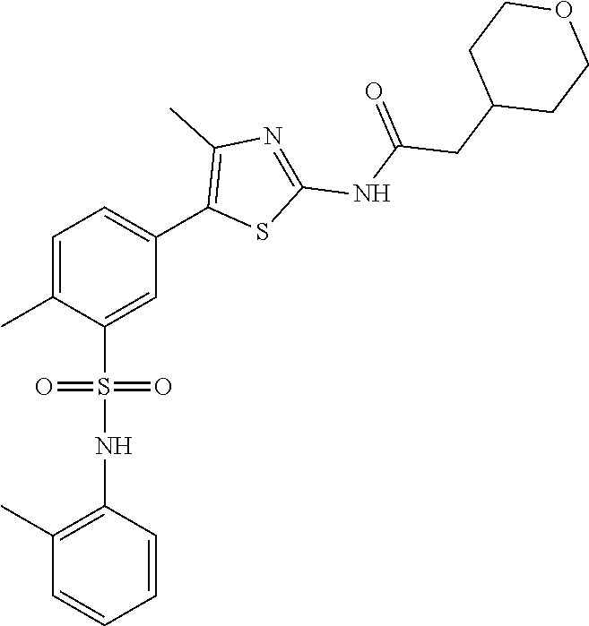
C1=C(C)C(S(=O)(=O)NC2=C(C)C=CC=C2)=CC(C2=C(C)N=C(NC(CC3CCOCC3)=O)S2)=C1
